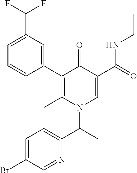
C1=C(C(F)F)C=C(C2=C(C)N(C(C3=CC=C(Br)C=N3)C)C=C(C(NCC)=O)C2=O)C=C1
